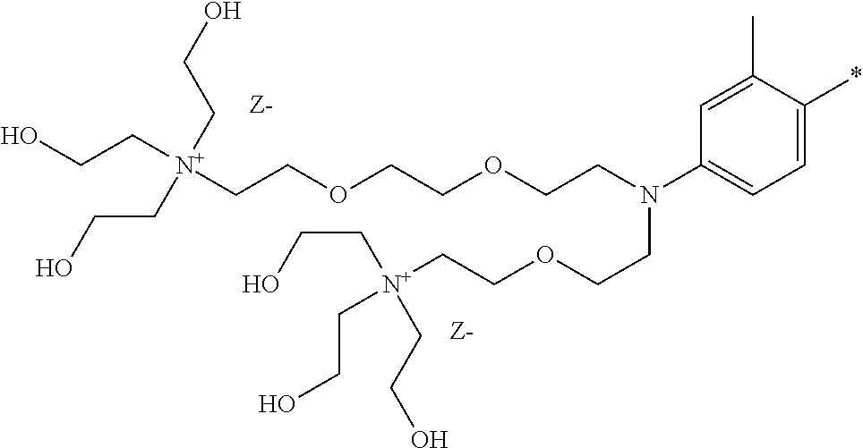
C1=C(C)C(*)=CC=C1N(CCOCCOCC[N+](CCO)(CCO)CCO)CCOCC[N+](CCO)(CCO)CCO
